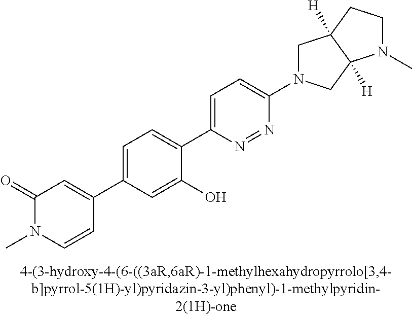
C1(C2=CC(=O)N(C)C=C2)=CC=C(C2=CC=C(N3CC4([H])C([H])(C3)N(C)CC4)N=N2)C(O)=C1
